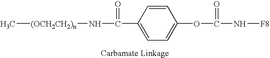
C[(OCH2CH2)n]NC(C1=CC=C(OC(N[F8])=O)C=C1)=O
